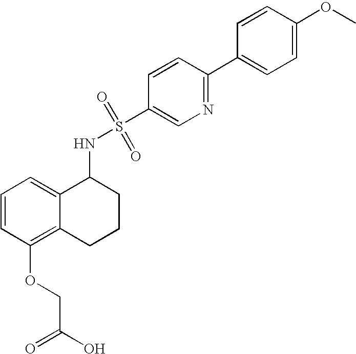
C1(NS(=O)(=O)C2=CN=C(C3=CC=C(OC)C=C3)C=C2)C2=CC=CC(OCC(=O)O)=C2CCC1
